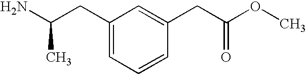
NC(CC1=CC=CC(CC(OC)=O)=C1)C
